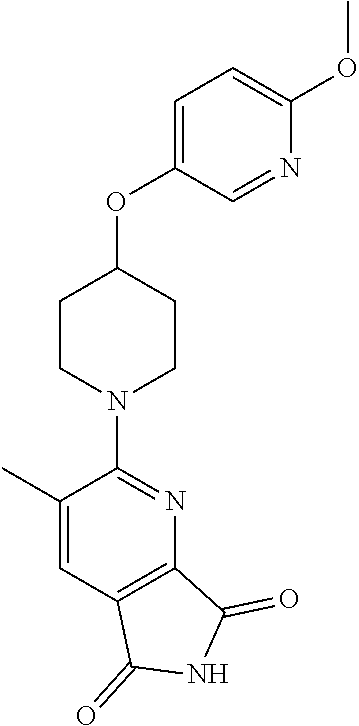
C1CN(C2=NC3=C(C=C2C)C(=O)NC3=O)CCC1OC1=CC=C(OC)N=C1
